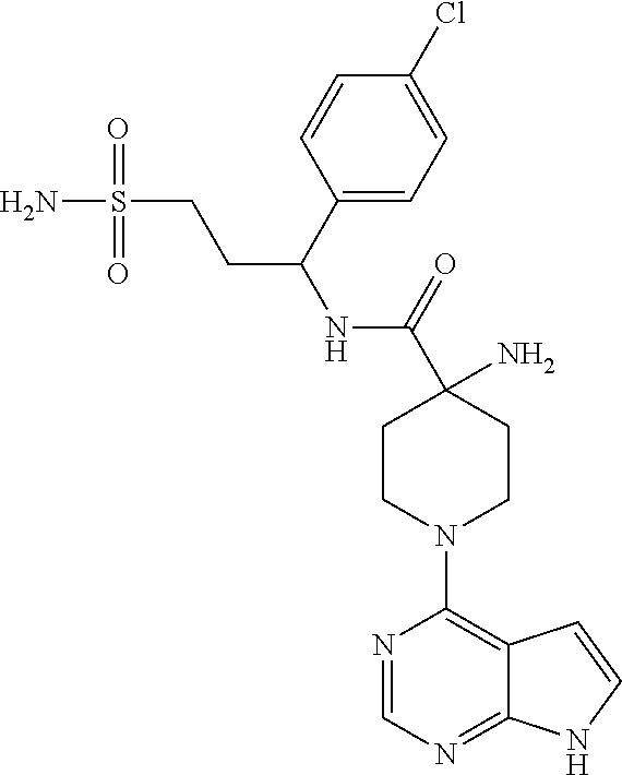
C1(N)(C(NC(C2=CC=C(Cl)C=C2)CCS(=O)(=O)N)=O)CCN(C2=C3C(=NC=N2)NC=C3)CC1
